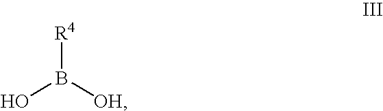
OB([OH])[R4]
